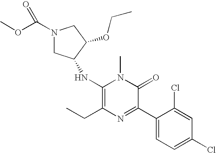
C1(NC2CN(C(OC)=O)CC2OCC)=C(CC)N=C(C2=CC=C(Cl)C=C2Cl)C(=O)N1C
